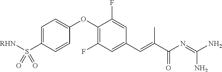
C1=C(S([RHN])(=O)=O)C=CC(OC2=C(F)C=C(C=C(C(N=C(N)N)=O)C)C=C2F)=C1
